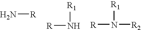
N[R].[R]N[R1].[R]N([R1])[R2]
